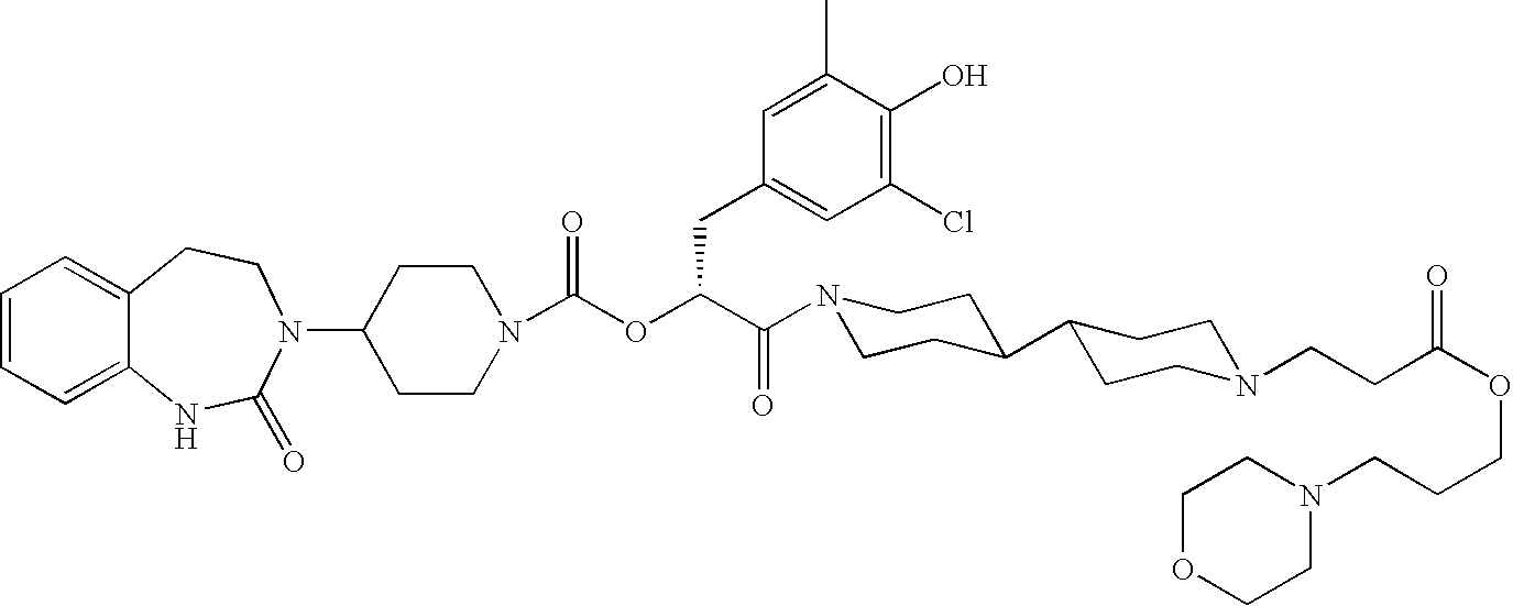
C1(N2C(=O)NC3=CC=CC=C3CC2)CCN(C(OC(C(=O)N2CCC(C3CCN(CCC(OCCCN4CCOCC4)=O)CC3)CC2)CC2=CC(Cl)=C(O)C(C)=C2)=O)CC1
